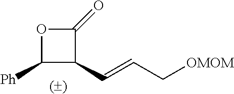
C(=CC[OMOM])C1C([Ph])OC1=O
